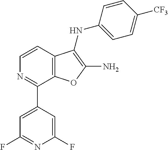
C1=CC2=C(C(C3=CC(F)=NC(F)=C3)=N1)OC(N)=C2NC1=CC=C([CF3])C=C1
